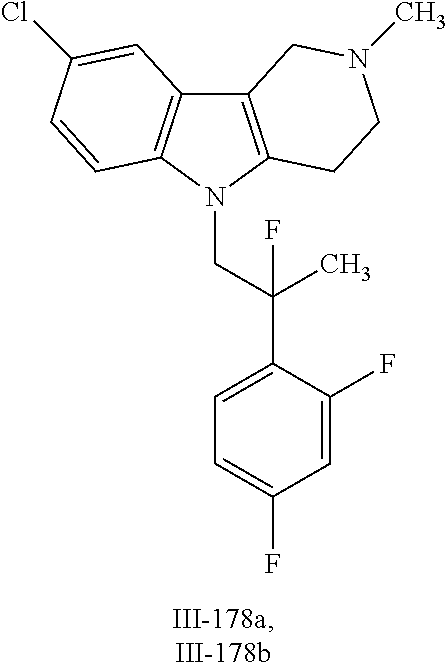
C12=C(N(CC(C3=CC=C(F)C=C3F)(F)C)C3=C1C=C(Cl)C=C3)CCN(C)C2
